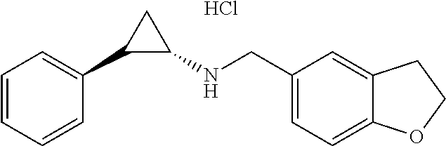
C1=CC=CC(C2C(NCC3=CC=C4C(=C3)CCO4)C2)=C1.Cl
